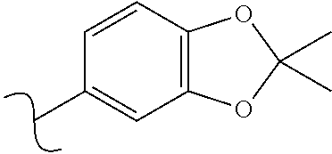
C12=C(C=CC(C)=C1)OC(C)(C)O2
